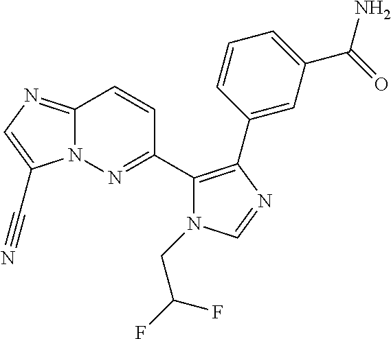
C12=NC=C(C#N)N1N=C(C1=C(C3=CC(C(=O)N)=CC=C3)N=CN1CC(F)F)C=C2
